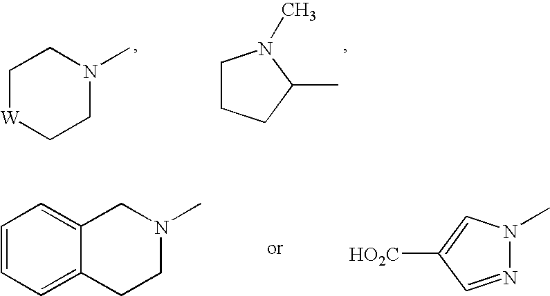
C1[W]CCN(C)C1.C1CCC(C)N1C.C1=CC=C2C(=C1)CN(C)CC2.N1=CC([HO2C])=CN1C
